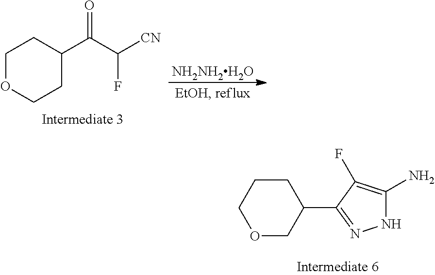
O1CC(C2=NNC(N)=C2F)CCC1.[NH2NH2H2O].C1OCCC(C(C([CN])F)=O)C1
